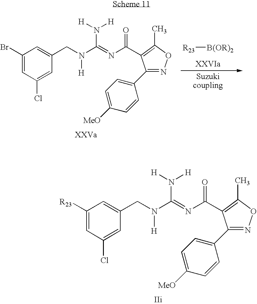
C1([MeO])=CC=C(C2=NOC(C)=C2C(N=C(N(CC2=CC(Br)=CC(Cl)=C2)[H])N([H])[H])=O)C=C1.[R23][B(OR)2].C1([MeO])=CC=C(C2=NOC(C)=C2C(N=C(N(CC2=CC([R23])=CC(Cl)=C2)[H])N([H])[H])=O)C=C1
